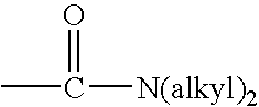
CC([N(alkyl)2])=O
